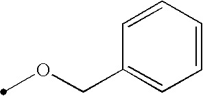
O(CC1=CC=CC=C1)C
